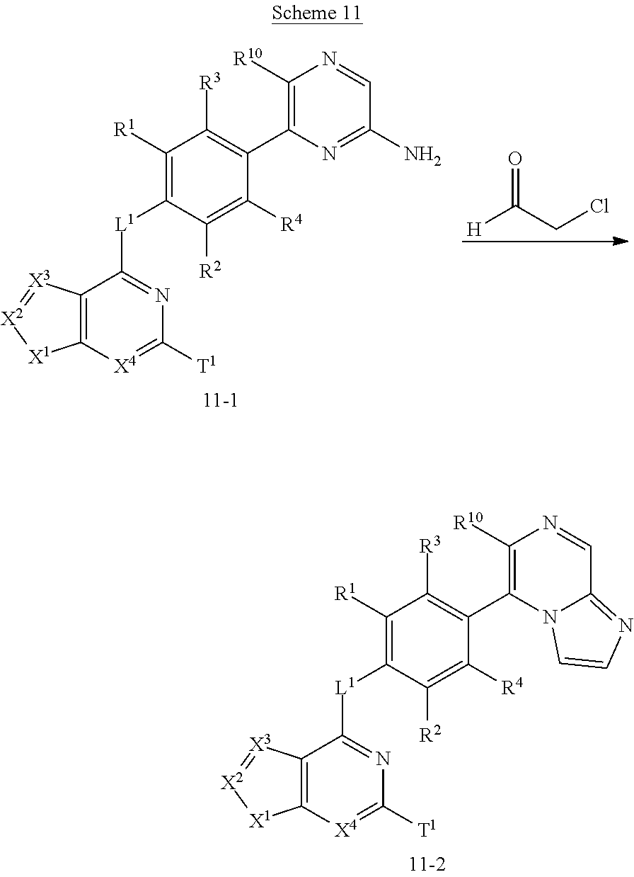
O=C(CCl)[H].C1([R1])=C([L1]C2=NC([T1])=[X4]C3=C2[X3]=[X2][X1]3)C([R2])=C([R4])C(C2=C([R10])N=CC(N)=N2)=C1[R3].C1([R1])=C([L1]C2=NC([T1])=[X4]C3=C2[X3]=[X2][X1]3)C([R2])=C([R4])C(C2=C([R10])N=CC3=NC=CN23)=C1[R3]
